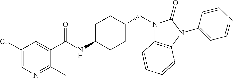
C1(Cl)=CN=C(C)C(C(NC2CCC(CN3C4=C(N(C5=CC=NC=C5)C3=O)C=CC=C4)CC2)=O)=C1
